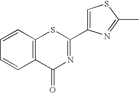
C1=CC2=C(C=C1)C(=O)N=C(C1=CSC(C)=N1)S2
